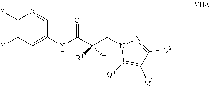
C1([Y])=C([Z])[X]=CC(NC(C(CN2C([Q4])=C([Q3])C([Q2])=N2)([R1])[T])=O)=C1
